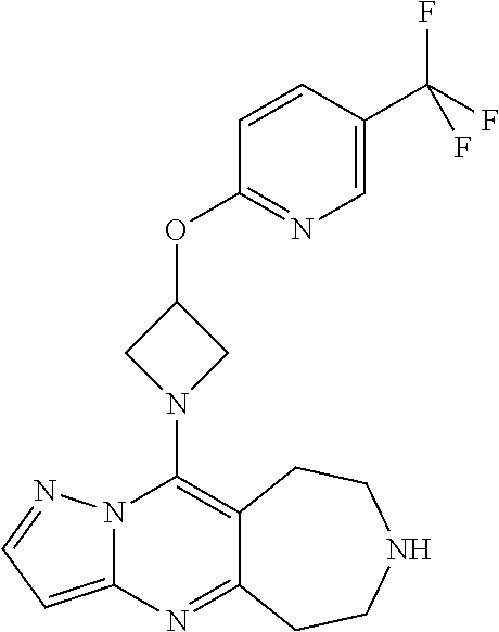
N12C(=CC=N1)N=C1C(=C2N2CC(OC3=NC=C(C(F)(F)F)C=C3)C2)CCNCC1
